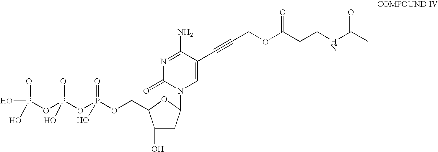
C1(N)=NC(=O)N(C2CC(O)C(COP(OP(OP(O)(=O)O)(=O)O)(=O)O)O2)C=C1C#CCOC(CCNC(C)=O)=O
